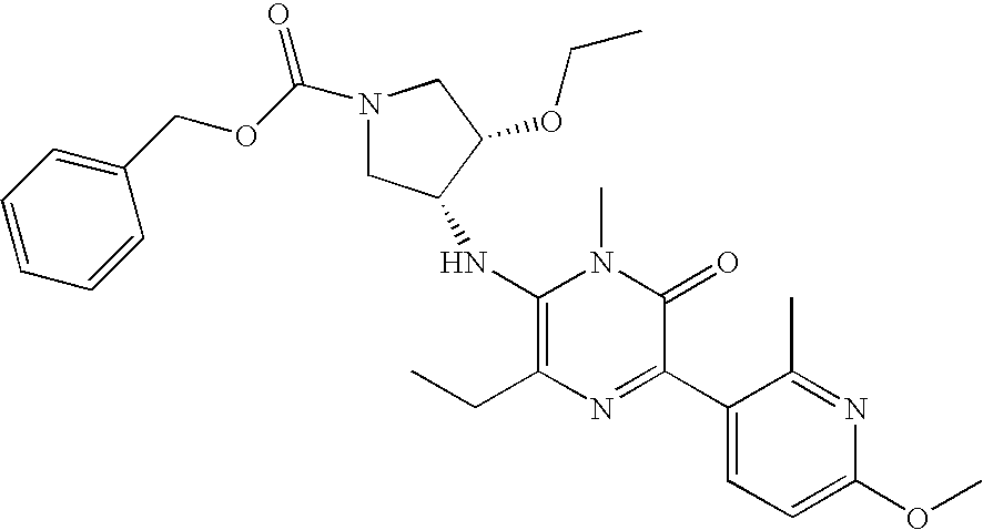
C1(NC2CN(C(OCC3=CC=CC=C3)=O)CC2OCC)=C(CC)N=C(C2=CC=C(OC)N=C2C)C(=O)N1C
